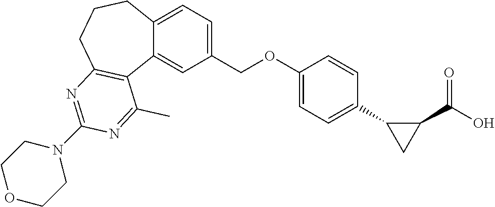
N1(C2=NC3=C(C4=CC(COC5=CC=C(C6CC6C(=O)O)C=C5)=CC=C4CCC3)C(C)=N2)CCOCC1
